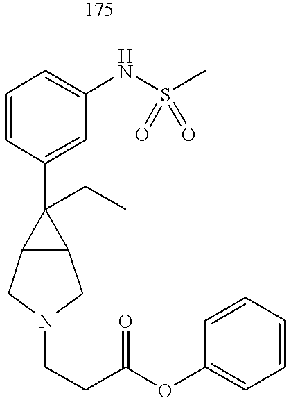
C1=CC(C2(CC)C3C2CN(CCC(OC2=CC=CC=C2)=O)C3)=CC(NS(C)(=O)=O)=C1
